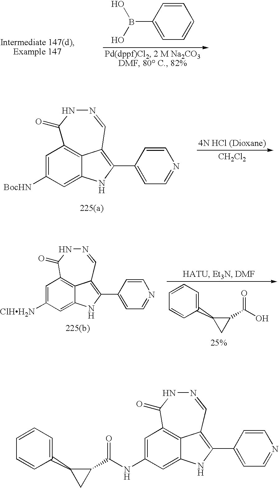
C1=CC(B(O)O)=CC=C1.C1=C([BocHN])C=C2NC(C3=CC=NC=C3)=C3C2=C1C(=O)NN=C3.[CH2Cl2].OC(C1C(C2=CC=CC=C2)C1)=O.C1=C([ClHH2N])C=C2NC(C3=CC=NC=C3)=C3C2=C1C(=O)NN=C3.C1=C(NC(C2C(C3=CC=CC=C3)C2)=O)C=C2NC(C3=CC=NC=C3)=C3C2=C1C(=O)NN=C3
